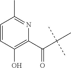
C(C(C)(C)C)(C1=C(O)C=CC(C)=N1)=O
